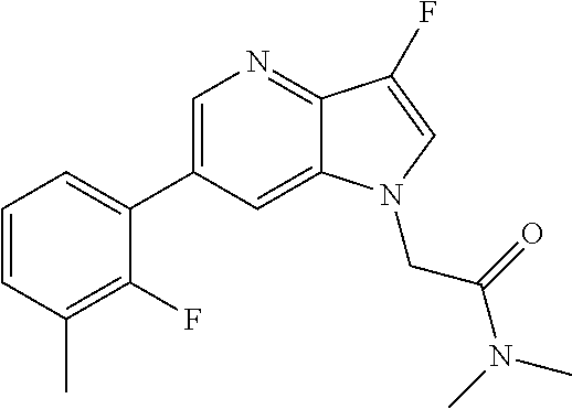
C1=CC(C)=C(F)C(C2=CN=C3C(=C2)N(CC(=O)N(C)C)C=C3F)=C1
